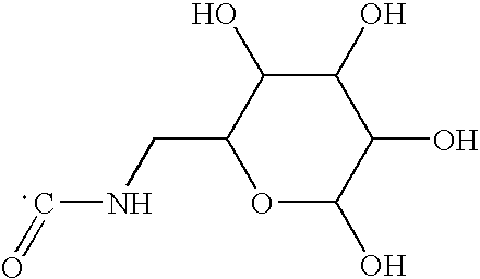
C1(O)C(O)C(CNC=O)OC(O)C1O
